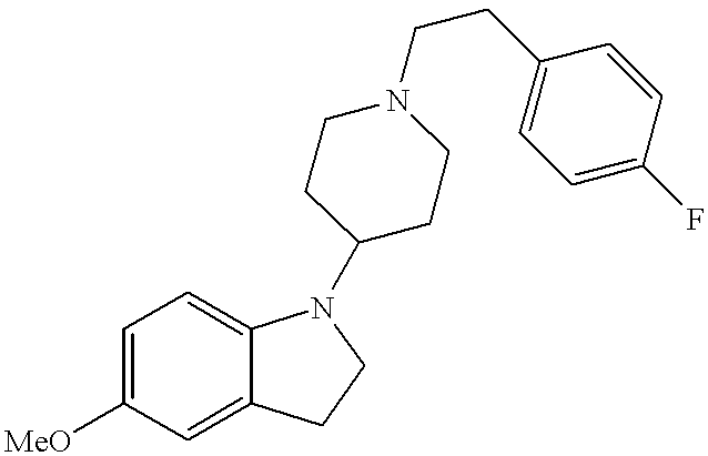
C1=C([MeO])C=C2C(=C1)N(C1CCN(CCC3=CC=C(F)C=C3)CC1)CC2
